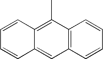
C1=CC2=C(C)C3=C(C=C2C=C1)C=CC=C3
